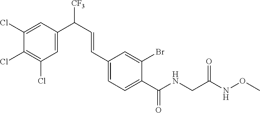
C1(Cl)=CC(C(C=CC2=CC=C(C(NCC(NOC)=O)=O)C(Br)=C2)[CF3])=CC(Cl)=C1Cl
